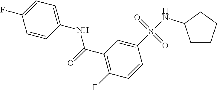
C1CCCC1NS(C1=CC(C(=O)NC2=CC=C(F)C=C2)=C(F)C=C1)(=O)=O
